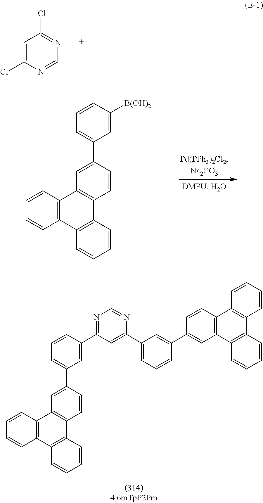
C1=C(Cl)N=CN=C1Cl.C1=C([B(OH)2])C=CC=C1C1=CC2=C(C=C1)C1=C(C3=C2C=CC=C3)C=CC=C1.C1=C(C2=NC=NC(C3=CC=CC(C4=CC5=C(C=C4)C4=C(C6=C5C=CC=C6)C=CC=C4)=C3)=C2)C=CC=C1C1=CC2=C(C=C1)C1=C(C3=C2C=CC=C3)C=CC=C1
